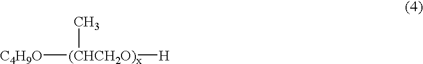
[C4H9O][(CHCH2O)x]([H])C
